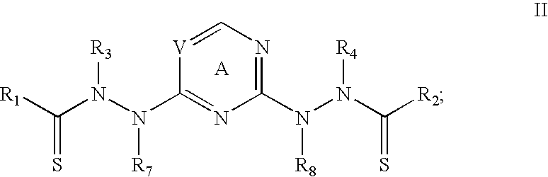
C(N(N(C1=NC(N(N(C(=S)[R2])[R4])[R8])=NC=[V]1)[R7])[R3])([R1])=S
